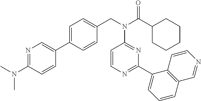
C1(C2=CC=C(CN(C(C3CCCCC3)=O)C3=NC(C4=CC=CC5=C4C=CN=C5)=NC=C3)C=C2)=CN=C(N(C)C)C=C1
